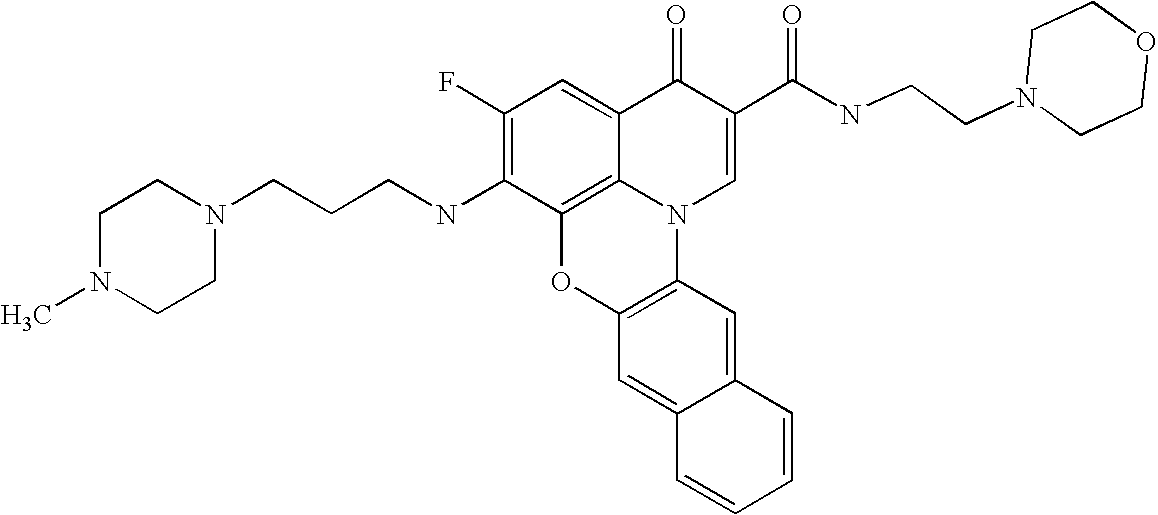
C1(F)=C(NCCCN2CCN(C)CC2)C2=C3C(=C1)C(=O)C(C(NCCN1CCOCC1)=O)=CN3C1=C(O2)C=C2C(=C1)C=CC=C2
